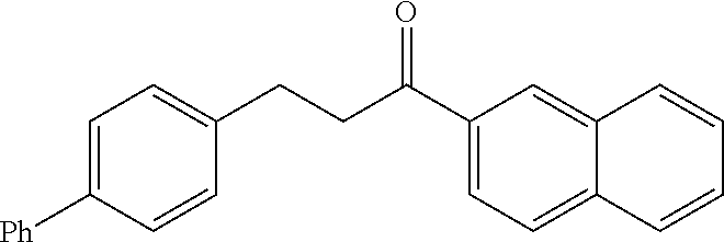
C1([Ph])=CC=C(CCC(C2=CC=C3C(=C2)C=CC=C3)=O)C=C1
